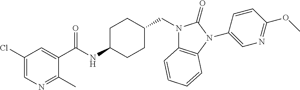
C1(Cl)=CN=C(C)C(C(NC2CCC(CN3C4=C(N(C5=CN=C(OC)C=C5)C3=O)C=CC=C4)CC2)=O)=C1
